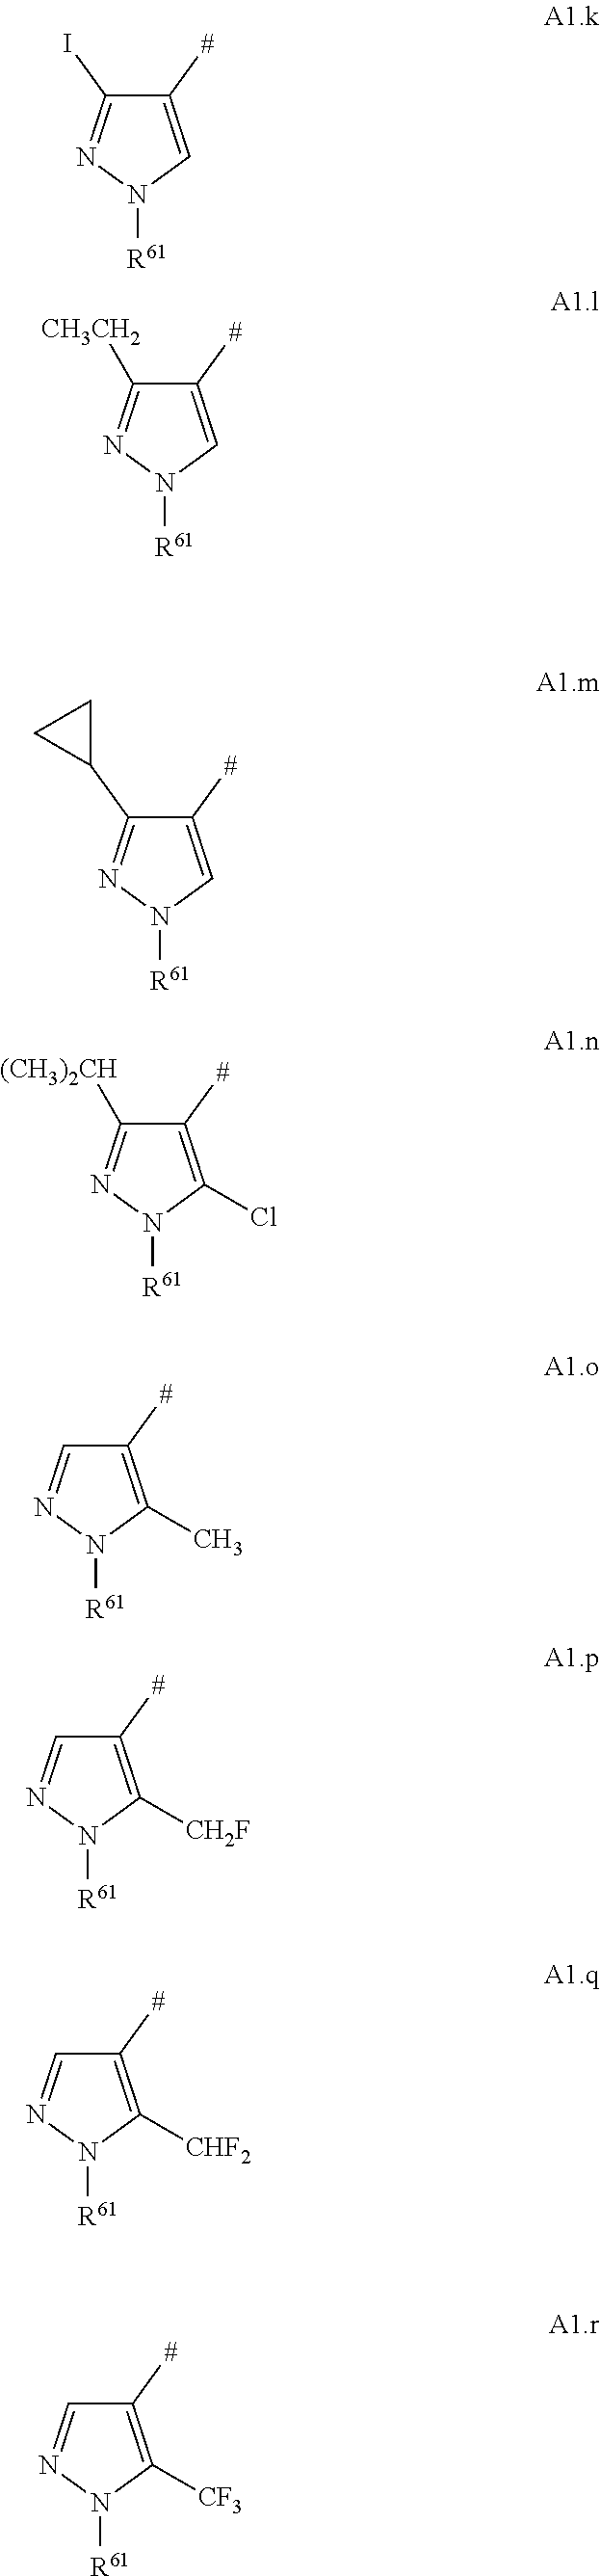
C1([#])=CN([R61])N=C1I.C1([#])=CN([R61])N=C1[CH3CH2].C1([#])=CN([R61])N=C1C1CC1.C1([#])=C(Cl)N([R61])N=C1[(CH3)2CH].C1([#])=C(C)N([R61])N=C1.C1([#])=C([CH2F])N([R61])N=C1.C1([#])=C([CHF2])N([R61])N=C1.C1([#])=C([CF3])N([R61])N=C1
